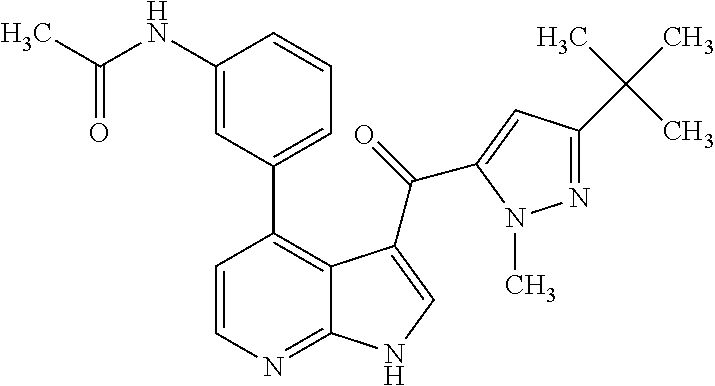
C1=CN=C2C(=C1C1=CC=CC(NC(C)=O)=C1)C(C(=O)C1=CC(C(C)(C)C)=NN1C)=CN2
